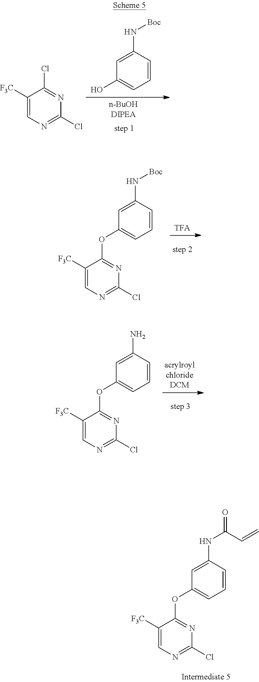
C1([F3C])=CN=C(Cl)N=C1Cl.C1=C(N[Boc])C=CC=C1O.C1=C(NC(=O)C=C)C=CC=C1OC1=NC(Cl)=NC=C1[F3C].C1=C(N[Boc])C=CC=C1OC1=NC(Cl)=NC=C1[F3C].C1=C(N)C=CC=C1OC1=NC(Cl)=NC=C1[F3C]
